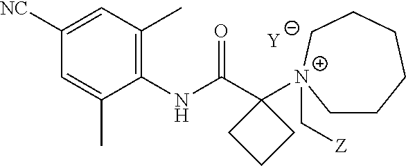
[Y].C1=C(C)C(NC(C2([N+]3(C[Z])CCCCCC3)CCC2)=O)=C(C)C=C1[NC]
